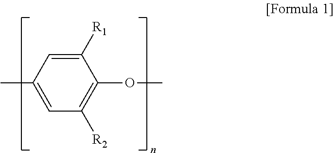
C1([R1])=CC(C)=CC([R2])=C1OC
